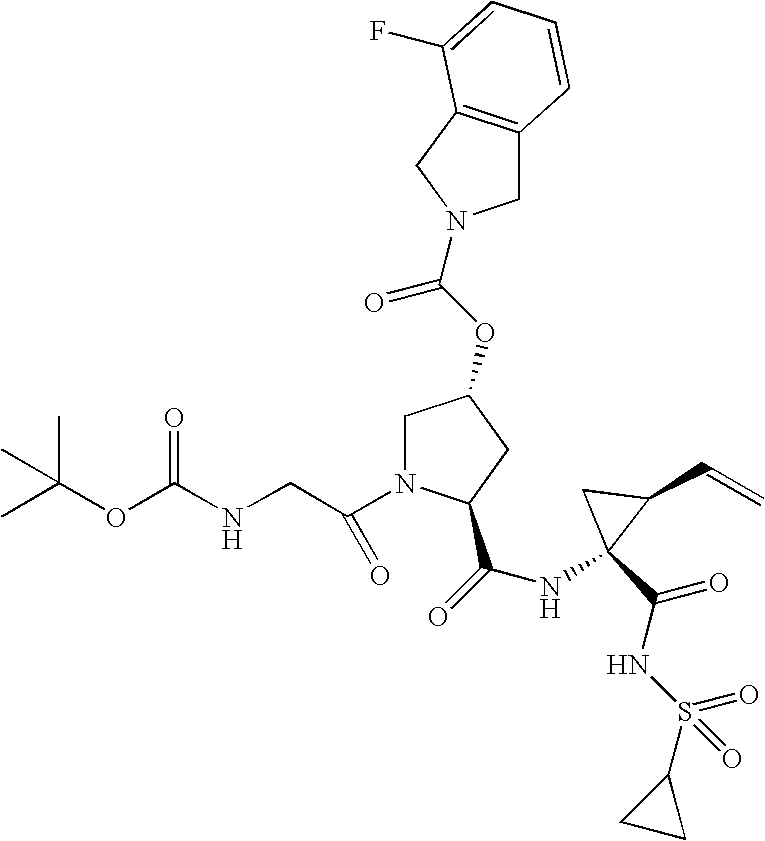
C1C2=C(CN1C(OC1CN(C(CNC(OC(C)(C)C)=O)=O)C(C(=O)NC3(C(=O)NS(C4CC4)(=O)=O)C(C=C)C3)C1)=O)C(F)=CC=C2
